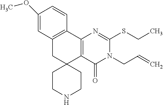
C1(OC)=CC2=C(C=C1)C1=C(C3(C2)CC[NH]CC3)C(=O)N(CC=C)C(SCC)=N1
